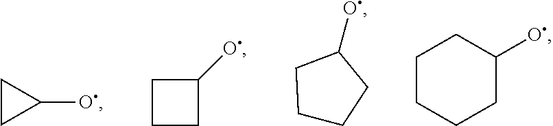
C1CC1O.C1CCC1O.C1CCC(O)C1.C1CCCC(O)C1
